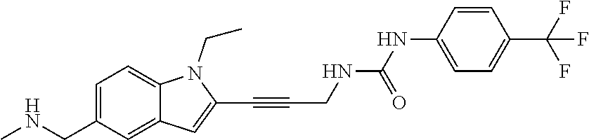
C1=C(CNC)C=C2C(=C1)N(CC)C(C#CCNC(=O)NC1=CC=C(C(F)(F)F)C=C1)=C2
